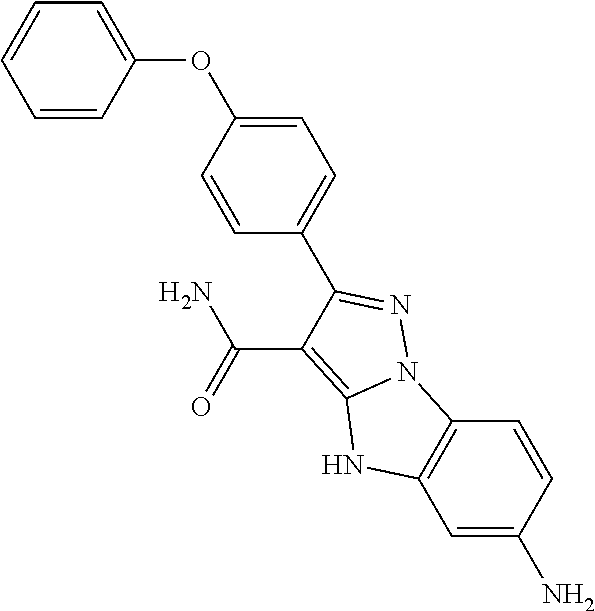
C1=C(N)C=CC2=C1NC1=C(C(N)=O)C(C3=CC=C(OC4=CC=CC=C4)C=C3)=NN21
